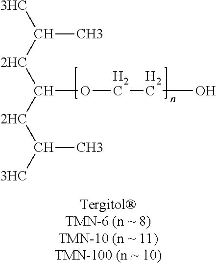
C([3HC])([2HC]C([2HC]C([3HC])C)OCCO)C
